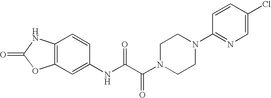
O=C1OC2=C(N1)C=CC(NC(C(N1CCN(C3=NC=C(Cl)C=C3)CC1)=O)=O)=C2
